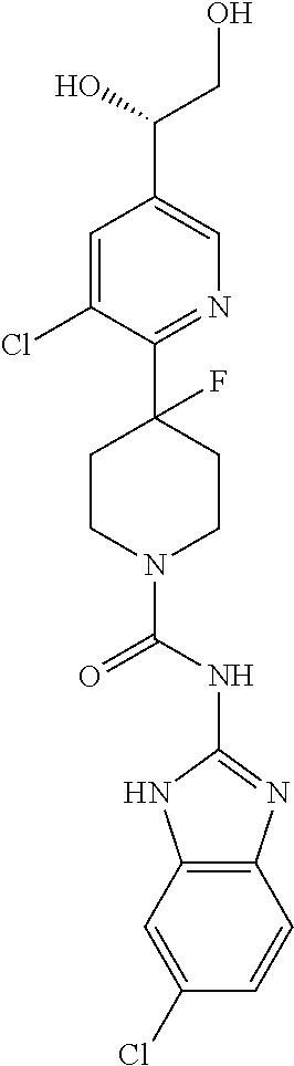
C1=C(Cl)C(C2(F)CCN(C(NC3=NC4=C(N3)C=C(Cl)C=C4)=O)CC2)=NC=C1C(O)CO
